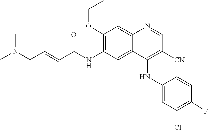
N(CC=CC(NC1=C(OCC)C=C2C(=C1)C(NC1=CC(Cl)=C(F)C=C1)=C([CN])C=N2)=O)(C)C
